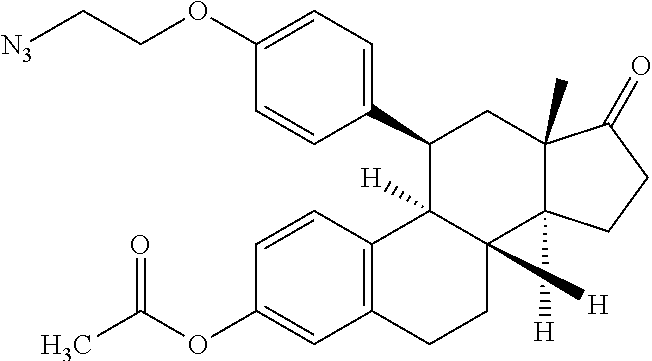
C1=CC2=C(C=C1OC(C)=O)CCC1([H])C2([H])C(C2=CC=C(OCC[N3])C=C2)CC2(C)C1([H])CCC2=O
